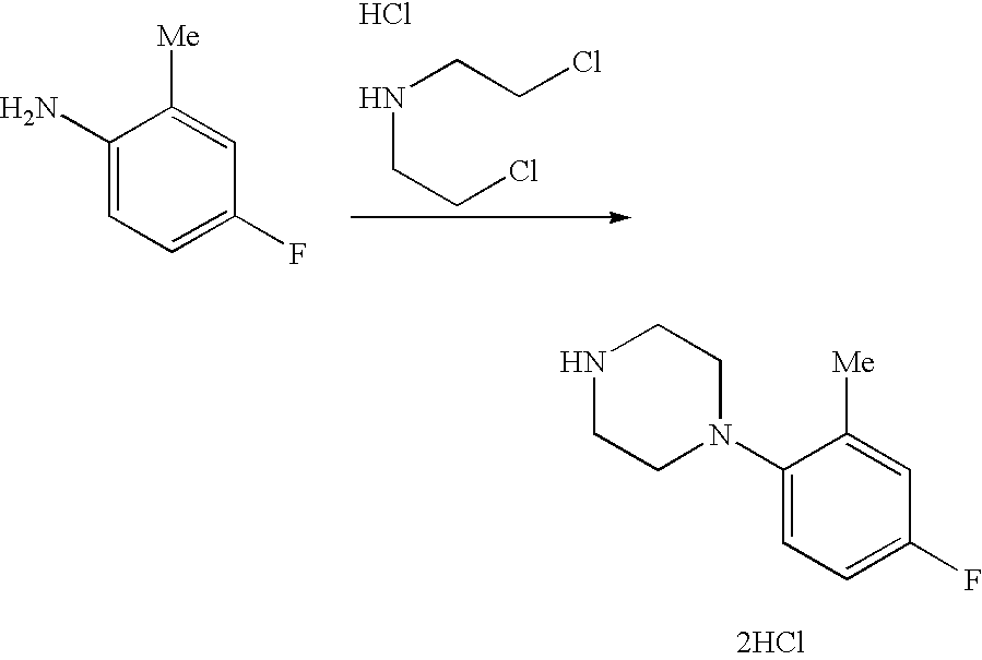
C1(N)=CC=C(F)C=C1[Me].N(CCCl)CCCl.Cl.N1CCN(C2=CC=C(F)C=C2[Me])CC1.[2HCl]
